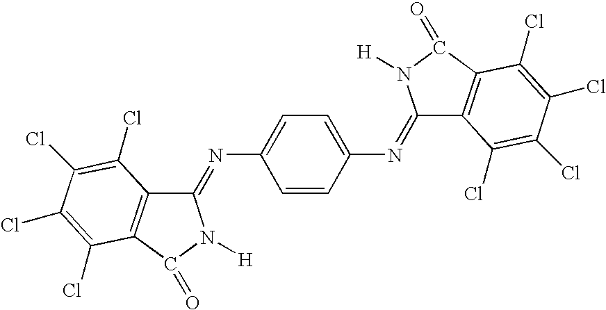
C1=CC(N=C2C3=C(C(=O)N2[H])C(Cl)=C(Cl)C(Cl)=C3Cl)=CC=C1N=C1C2=C(C(=O)N1[H])C(Cl)=C(Cl)C(Cl)=C2Cl
